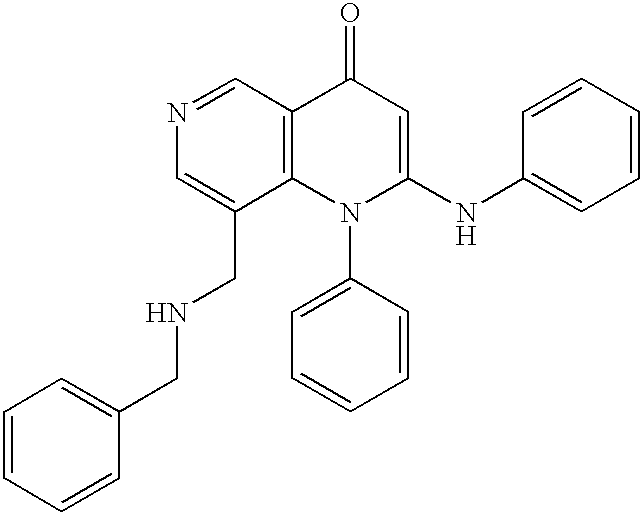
N1=CC2=C(C(CNCC3=CC=CC=C3)=C1)N(C1=CC=CC=C1)C(NC1=CC=CC=C1)=CC2=O
